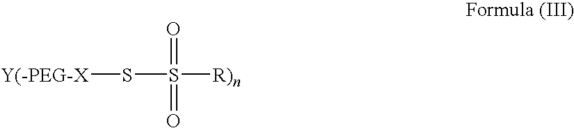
[Y(-PEG-X]SS([R)n])(=O)=O
